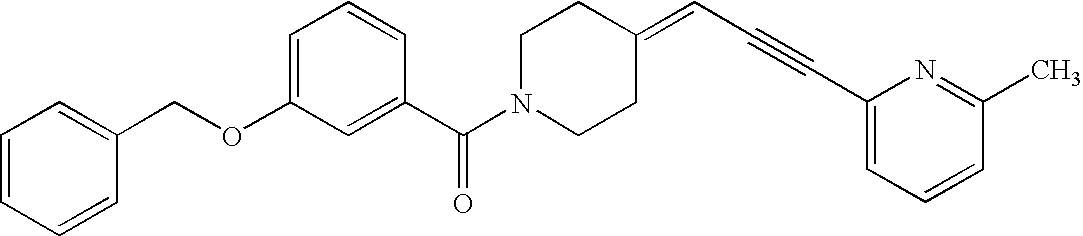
C1(C(N2CCC(=CC#CC3=CC=CC(C)=N3)CC2)=O)=CC(OCC2=CC=CC=C2)=CC=C1
